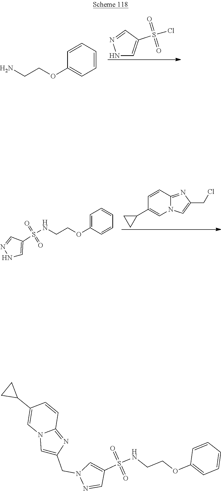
N1C=C(S(Cl)(=O)=O)C=N1.C1=CC=CC(OCCN)=C1.C1=CC2=NC(CCl)=CN2C=C1C1CC1.N1C=C(S(=O)(=O)NCCOC2=CC=CC=C2)C=N1.N1=CC(S(=O)(=O)NCCOC2=CC=CC=C2)=CN1CC1=CN2C(=N1)C=CC(C1CC1)=C2
